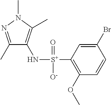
C1(C)=NN(C)C(C)=C1N[S+](C1=C(OC)C=CC(Br)=C1)(=O)[O-]
